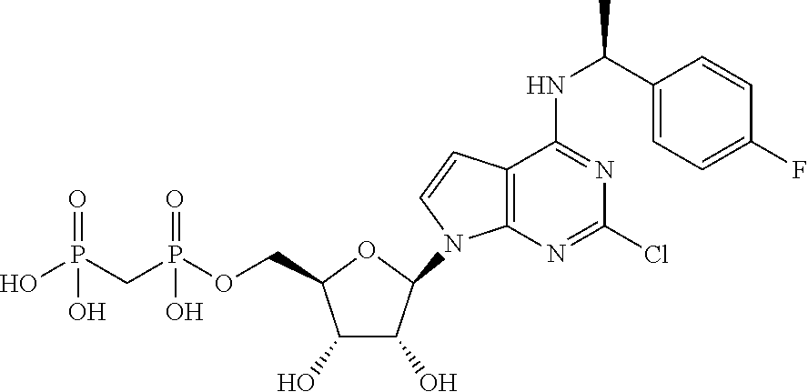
C1(O)C(O)C(N2C3=C(C(NC(C)C4=CC=C(F)C=C4)=NC(Cl)=N3)C=C2)OC1COP(CP(O)(=O)O)(=O)O
